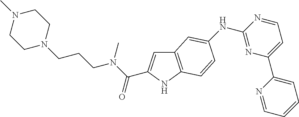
C12=C(NC(C(N(C)CCCN3CCN(C)CC3)=O)=C1)C=CC(NC1=NC(C3=CC=CC=N3)=CC=N1)=C2
